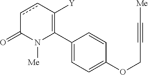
C1(C2=C([Y])ccC(=O)N2[Me])=CC=C(OCC#C[Me])C=C1
